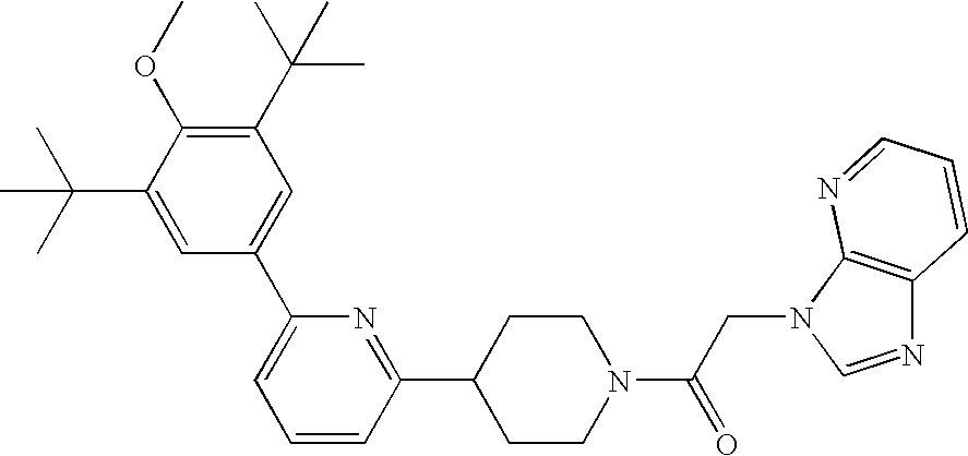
C1(C(C)(C)C)=C(OC)C(C(C)(C)C)=CC(C2=CC=CC(C3CCN(C(CN4C=NC5=C4N=CC=C5)=O)CC3)=N2)=C1
